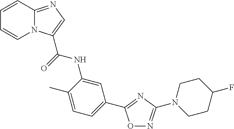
O1N=C(N2CCC(F)CC2)N=C1C1=CC=C(C)C(NC(=O)C2=CN=C3N2C=CC=C3)=C1
